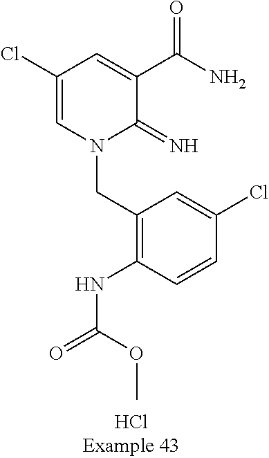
C(N1C(=N)C(C(N)=O)=CC(Cl)=C1)C1=C(NC(=O)OC)C=CC(Cl)=C1
